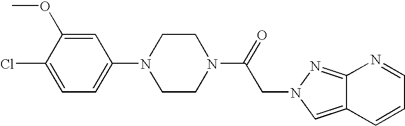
C1=C(Cl)C(OC)=CC(N2CCN(C(CN3C=C4C(=N3)N=CC=C4)=O)CC2)=C1
